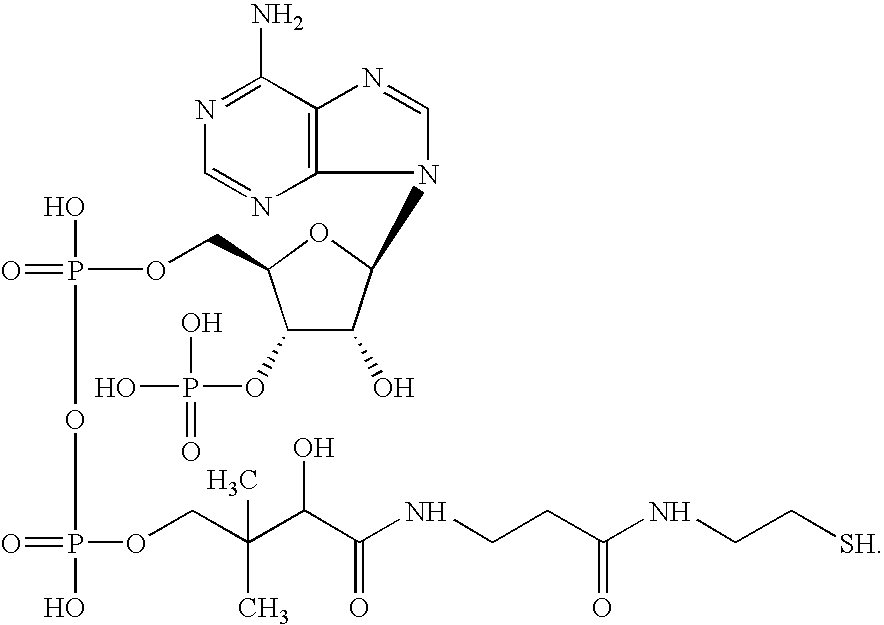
N1(C2C(O)C(OP(O)(O)=O)C(COP(O)(=O)OP(O)(OCC(C(C(NCCC(NCC[SH])=O)=O)O)(C)C)=O)O2)C=NC2=C1N=CN=C2N
